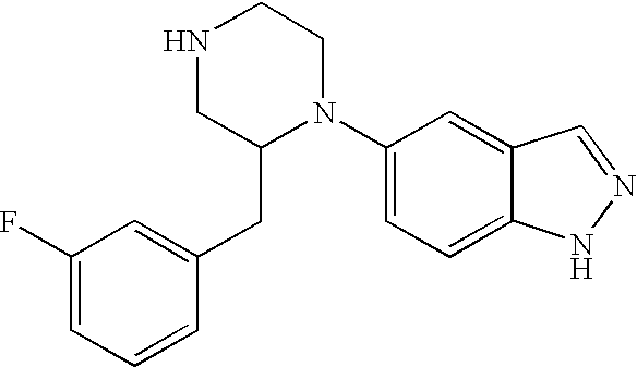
C1(F)=CC=CC(CC2N(C3=CC=C4C(=C3)C=NN4)CCNC2)=C1
